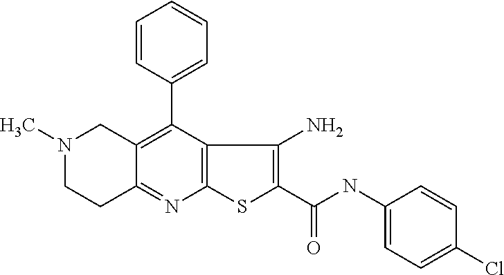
N1(C)CCC2=NC3=C(C(C4=CC=CC=C4)=C2C1)C(N)=C(C(NC1=CC=C(Cl)C=C1)=O)S3
